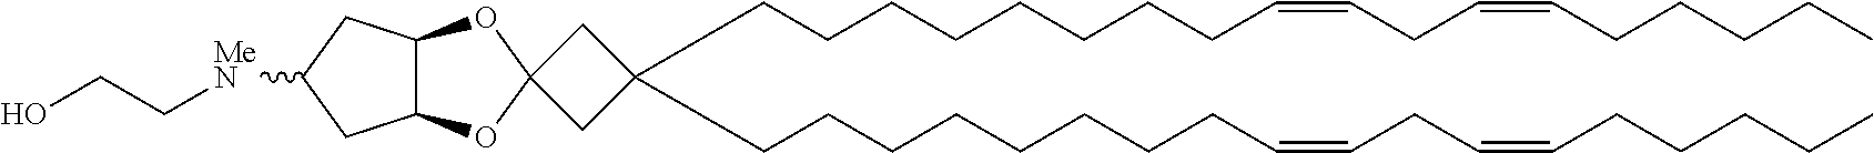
C(CCCCCCCC=CCC=CCCCCC)C1(CCCCCCCCC=CCC=CCCCCC)CC2(C1)OC1C(O2)CC([MeN]CCO)C1
